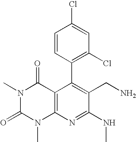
C1=CC(C2=C(CN)C(NC)=NC3=C2C(=O)N(C)C(=O)N3C)=C(Cl)C=C1Cl
